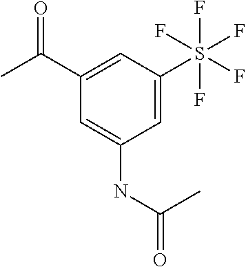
C1(C(C)=O)=CC(S(F)(F)(F)(F)F)=CC(NC(=O)C)=C1
